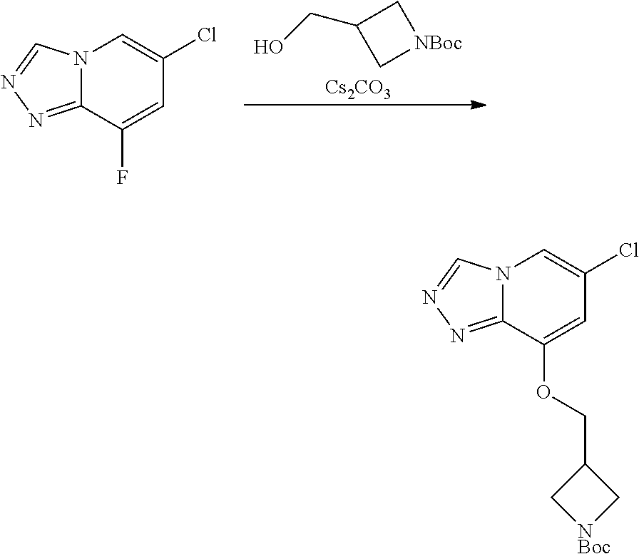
N12C(=NN=C1)C(OCC1C[NBoc]C1)=CC(Cl)=C2.[Cs2CO3].C1(CO)C[NBoc]C1.N12C(=NN=C1)C(F)=CC(Cl)=C2
